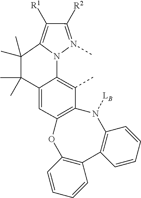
C1([R1])=C2N(C3=C(C)C4=C(C=C3C(C)(C)C2(C)C)OC2=C(C3=C(N4[LB])C=CC=C3)C=CC=C2)N(C)=C1[R2]
